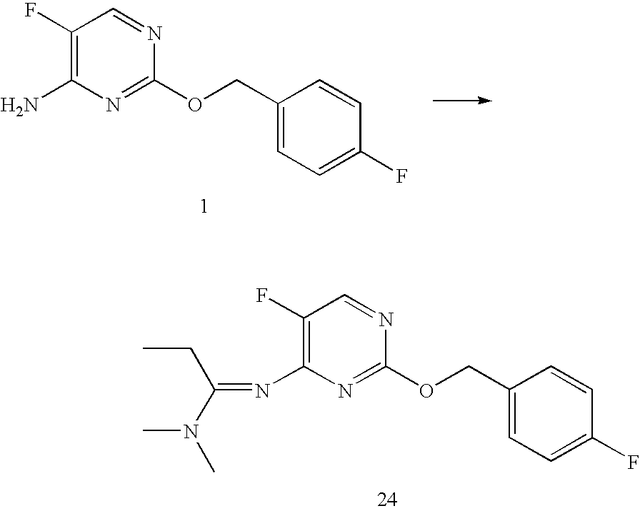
C1(F)=C(N)N=C(OCC2=CC=C(F)C=C2)N=C1.C1(F)=C(N=C(N(C)C)CC)N=C(OCC2=CC=C(F)C=C2)N=C1
